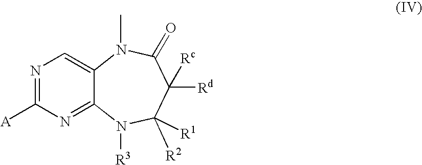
C12=NC([A])=NC=C1N(C)C(=O)C([Rc])([Rd])C([R2])([R1])N2[R3]
